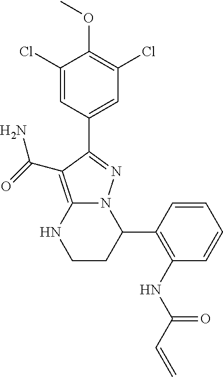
C1(Cl)=CC(C2=NN3C(=C2C(N)=O)NCCC3C2=C(NC(C=C)=O)C=CC=C2)=CC(Cl)=C1OC
